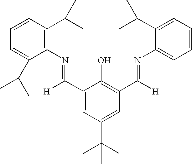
C1=C(C(C)C)C(N=C(C2=CC(C(C)(C)C)=CC(C([H])=NC3=CC=CC=C3C(C)C)=C2O)[H])=C(C(C)C)C=C1
